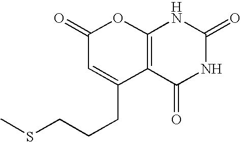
C1(=O)C=C(CCCSC)C2=C(O1)NC(=O)NC2=O
